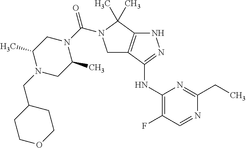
C1(NC2=NNC3=C2CN(C(N2CC(C)N(CC4CCOCC4)CC2C)=O)C3(C)C)=C(F)C=NC(CC)=N1
